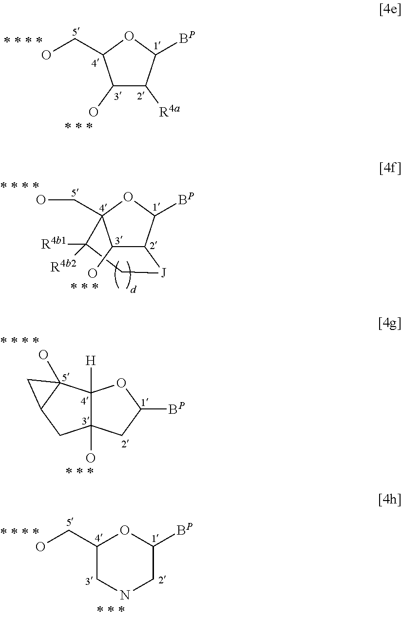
C1(O)C([R4a])C([BP])OC1CO.C1([R4b1])([R4b2])C[J]C2C(O)C1(CO)OC2[BP].C12([H])C(O)(CC([BP])O1)CC1C2(O)C1.C1(CO)CNCC([BP])O1
